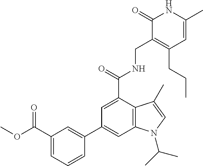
C1(C2=CC3=C(C(C(NCC4=C(CCC)C=C(C)NC4=O)=O)=C2)C(C)=CN3C(C)C)=CC(C(OC)=O)=CC=C1
